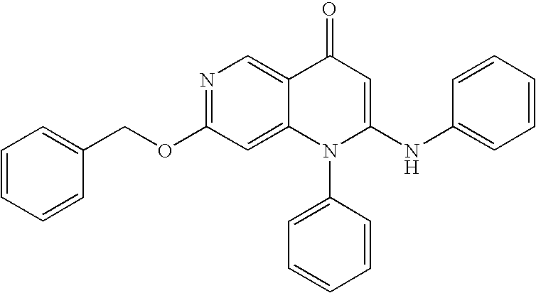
C1=CC(COC2=NC=C3C(=C2)N(C2=CC=CC=C2)C(NC2=CC=CC=C2)=CC3=O)=CC=C1
